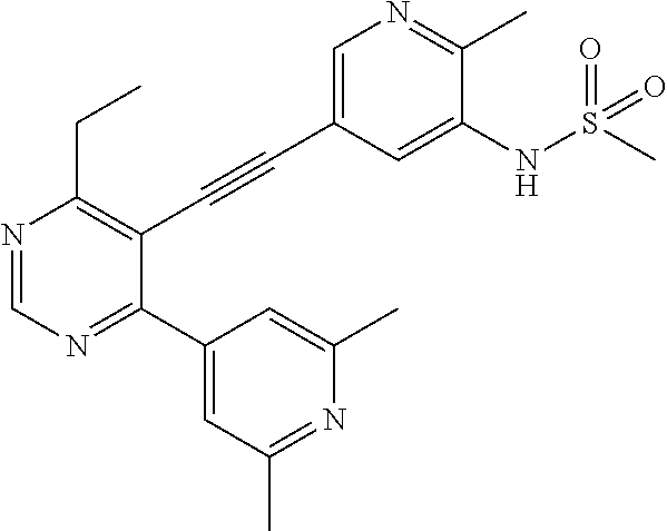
N1=CN=C(C2=CC(C)=NC(C)=C2)C(C#CC2=CN=C(C)C(NS(C)(=O)=O)=C2)=C1CC
